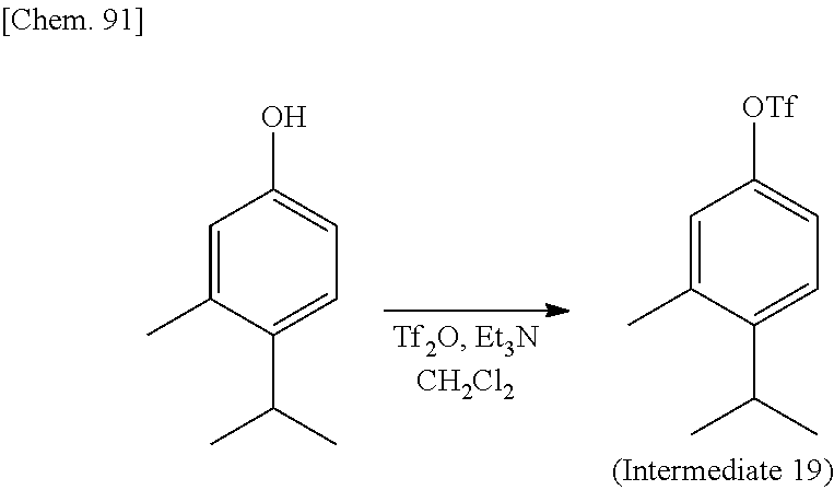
C1=C(C)C(C(C)C)=CC=C1O.C1=C(C)C(C(C)C)=CC=C1[OTf]
